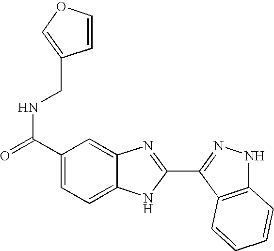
C1(C(=O)NCC2=COC=C2)=CC=C2C(=C1)N=C(C1=NNC3=C1C=CC=C3)N2
